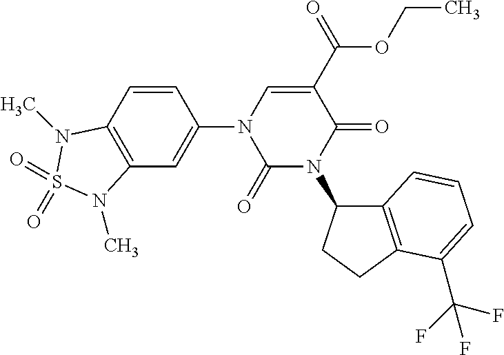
C1(=O)N(C2C3=C(CC2)C(C(F)(F)F)=CC=C3)C(=O)C(C(=O)OCC)=CN1C1=CC2=C(C=C1)N(C)S(=O)(=O)N2C
